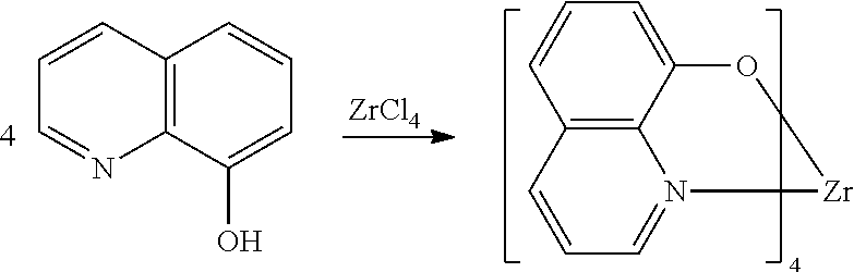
C12=C(C(O)=CC=C1)N=CC=C2.[ZrCl4].C12=C3C(=CC=C1)O[Zr]N3=CC=C2
